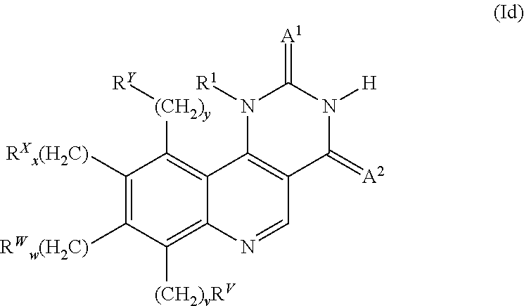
C1([RXx(H2C)])=C([RWw(H2C)])C([(CH2)vRV])=C2C(=C1[(CH2)y][RY])C1=C(C=N2)C(=[A2])N([H])C(=[A1])N1[R1]
